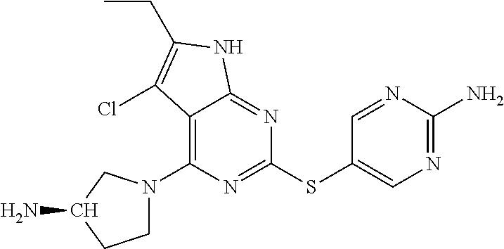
NC1CCN(C2=C3C(=NC(SC4=CN=C(N)N=C4)=N2)NC(CC)=C3Cl)C1
